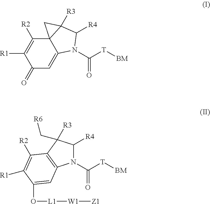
C1(=O)C=C2C3(C([R2])=C1[R1])C([R3])(C([R4])N2C([T][BM])=O)C3.N1(C([T][BM])=O)C([R4])C([R3])(C[R6])C2=C1C=C(O[L1][W1][Z1])C([R1])=C2[R2]
